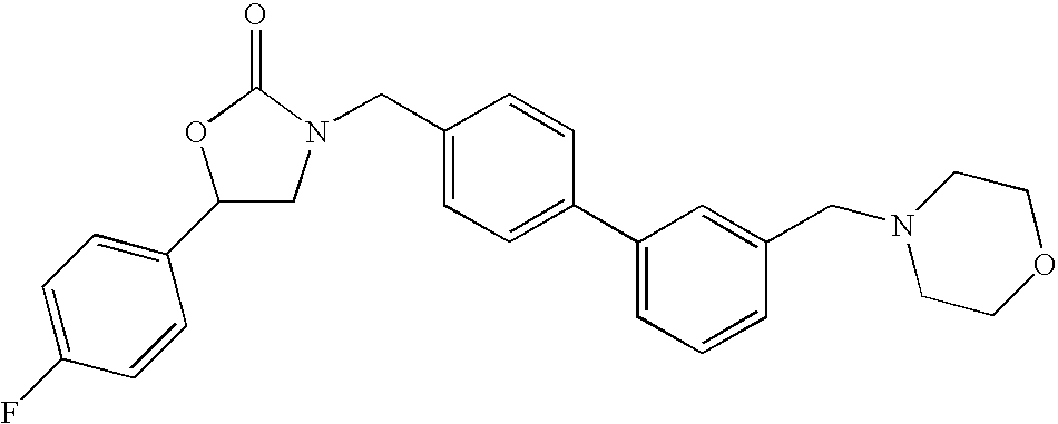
C1(C2=CC=C(F)C=C2)CN(CC2=CC=C(C3=CC=CC(CN4CCOCC4)=C3)C=C2)C(=O)O1
